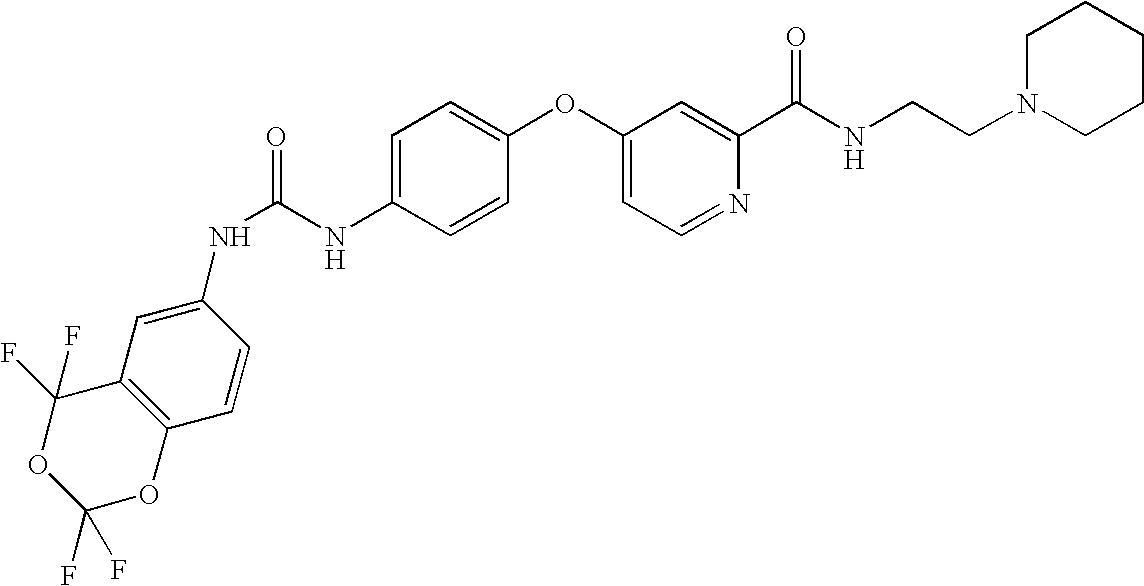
C1(F)(F)OC2=C(C(F)(F)O1)C=C(NC(=O)NC1=CC=C(OC3=CC=NC(C(NCCN4CCCCC4)=O)=C3)C=C1)C=C2
